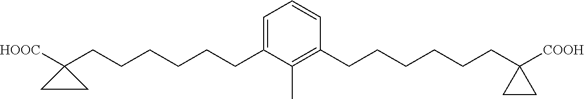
C1=C(CCCCCCC2([HOOC])CC2)C(C)=C(CCCCCCC2([COOH])CC2)C=C1
